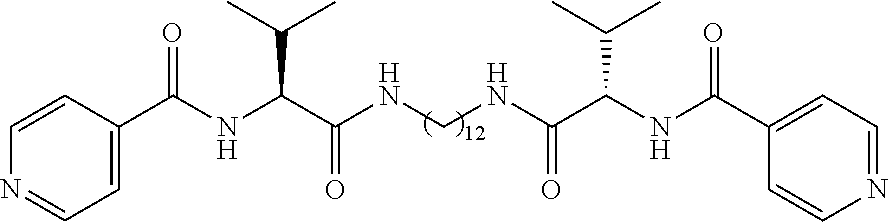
C1=CN=CC=C1C(NC(C(NCNC(C(NC(C1=CC=NC=C1)=O)C(C)C)=O)=O)C(C)C)=O
